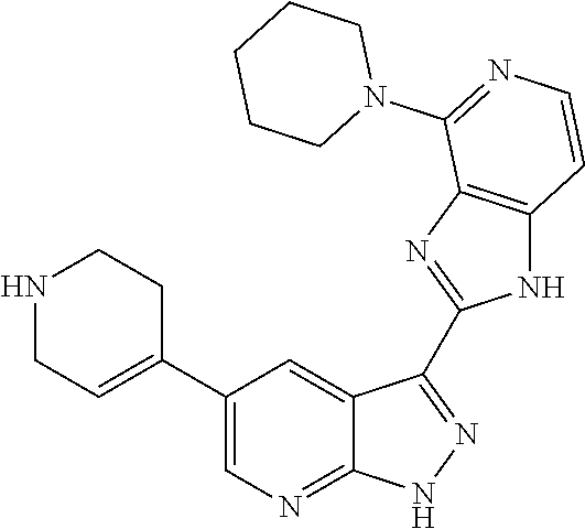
N1CC=C(C2=CN=C3C(=C2)C(C2=NC4=C(N2)C=CN=C4N2CCCCC2)=N[N H]3)CC1
